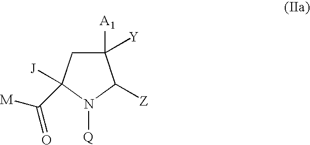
C1([A1])([Y])CC([J])(C([M])=O)N([Q])C1[Z]
